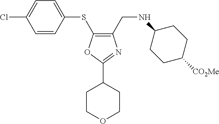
C1(CNC2CCC([CO2Me])CC2)=C(SC2=CC=C(Cl)C=C2)OC(C2CCOCC2)=N1
